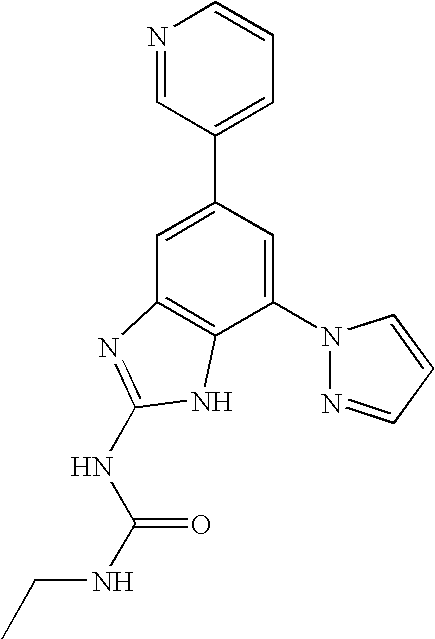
C1=C(C2=CC=CN=C2)C=C(N2N=CC=C2)C2=C1N=C(NC(=O)NCC)N2
